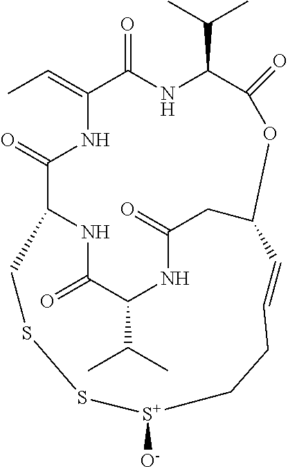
CC=C1C(=O)NC(C(C)C)C(=O)OC2CC(=O)NC(C(C)C)C(=O)NC(C(=O)N1)CSS[S+]([O-])CCC=C2
